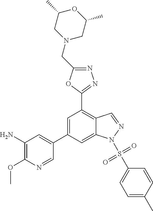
C1(C2=CC(C3=NN=C(CN4CC(C)OC(C)C4)O3)=C3C=NN(S(=O)(=O)C4=CC=C(C)C=C4)C3=C2)=CC(N)=C(OC)N=C1
